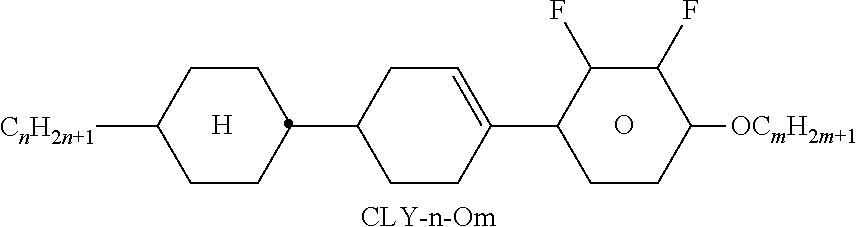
[CLY-n-Om].O.[H].C1(F)C(F)C([OCmH2m+1])CCC1C1=CCC(C2CCC([CnH2n+1])CC2)CC1
